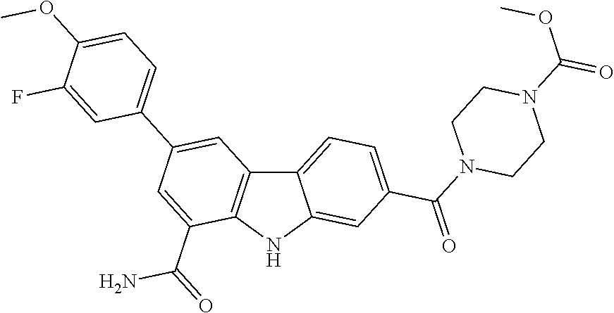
C12=CC=C(C(N3CCN(C(=O)OC)CC3)=O)C=C1NC1=C2C=C(C2=CC=C(OC)C(F)=C2)C=C1C(=O)N
